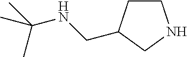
C1CC(CNC(C)(C)C)CN1
